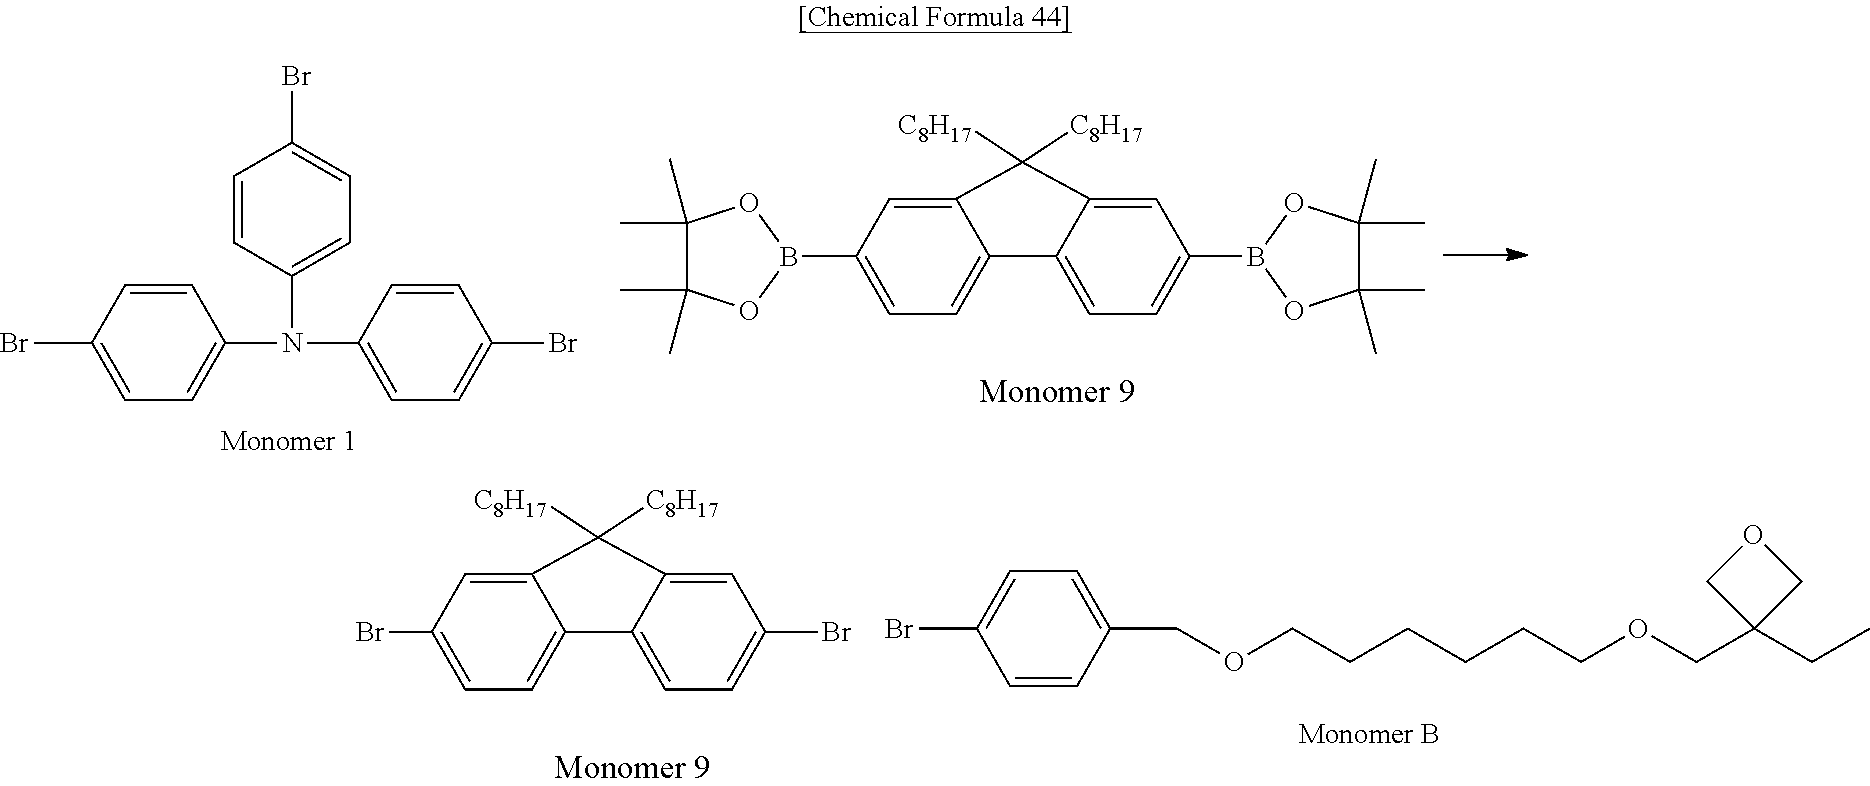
C1(Br)=CC=C(N(C2=CC=C(Br)C=C2)C2=CC=C(Br)C=C2)C=C1.C1(B2OC(C)(C)C(C)(C)O2)=CC=C2C(=C1)C([C8H17])([C8H17])C1=CC(B3OC(C)(C)C(C)(C)O3)=CC=C21.BrC1=CC=C(COCCCCCCOCC2(CC)COC2)C=C1.C1(Br)=CC=C2C(=C1)C([C8H17])([C8H17])C1=CC(Br)=CC=C21
